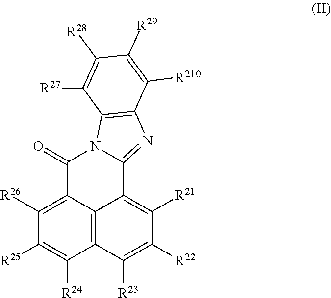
C12=C3C(=C([R26])C([R25])=C1[R24])C(=O)N1C(=NC4=C1C([R27])=C([R28])C([R29])=C4[R210])C3=C([R21])C([R22])=C2[R23]
